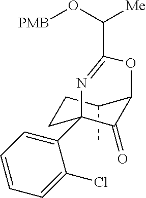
C1(C)CCC2(C3=CC=CC=C3Cl)C(=O)C1OC(C(O[PMB])[Me])=N2
